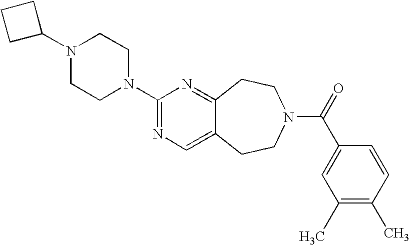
C1C(N2CCN(C3=NC=C4C(=N3)CCN(C(=O)C3=CC(C)=C(C)C=C3)CC4)CC2)CC1
